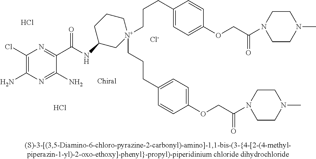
[Cl-].C1(Cl)=C(N)N=C(N)C(C(=O)NC2C[N+](CCCC3=CC=C(OCC(N4CCN(C)CC4)=O)C=C3)(CCCC3=CC=C(OCC(=O)N4CCN(C)CC4)C=C3)CCC2)=N1.Cl.Cl
